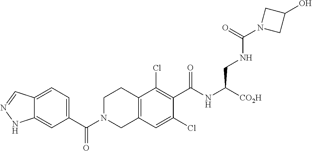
C12=CC=C(C(N3CC4=C(CC3)C(Cl)=C(C(NC([CO2H])CNC(N3CC(O)C3)=O)=O)C(Cl)=C4)=O)C=C1NN=C2
